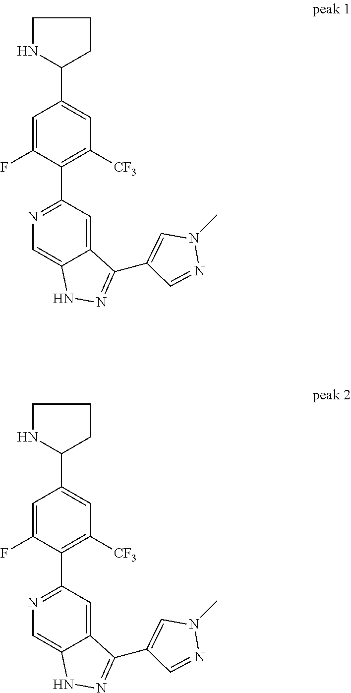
N1=C(C2=C([CF3])C=C(C3CCCN3)C=C2F)C=C2C(=C1)NN=C2C1=CN(C)N=C1.N1=C(C2=C([CF3])C=C(C3CCCN3)C=C2F)C=C2C(=C1)NN=C2C1=CN(C)N=C1
